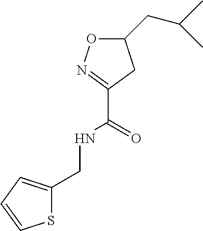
C1(CNC(C2=NOC(CC(C)C)C2)=O)=CC=CS1
